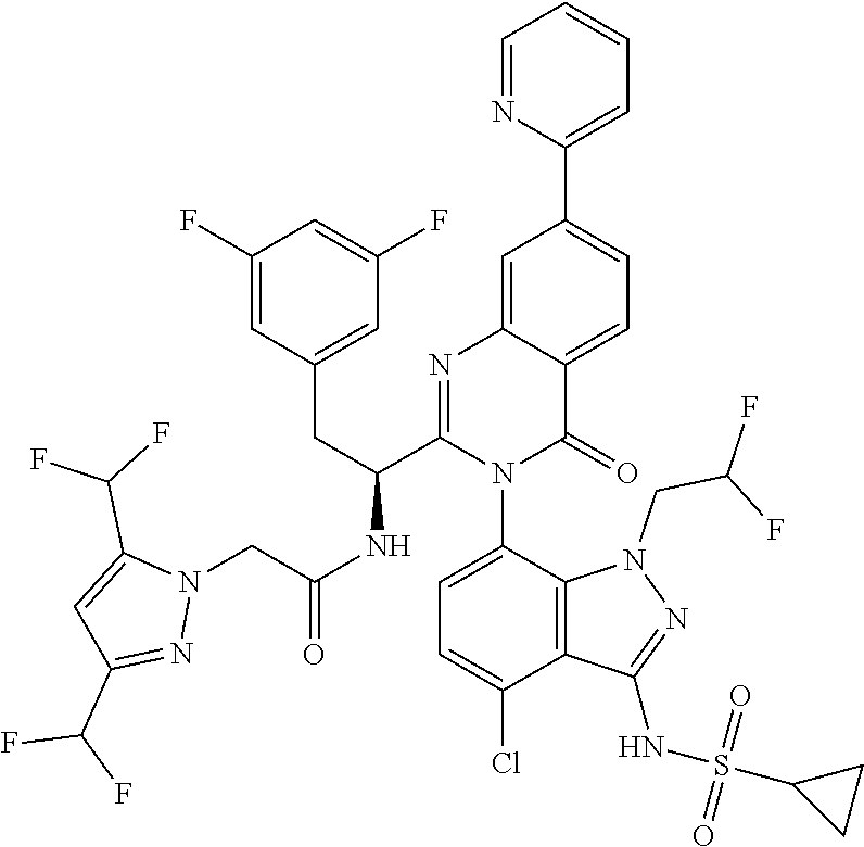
N1(CC(NC(C2=NC3=CC(C4=CC=CC=N4)=CC=C3C(=O)N2C2=CC=C(Cl)C3=C2N(CC(F)F)N=C3NS(C2CC2)(=O)=O)CC2=CC(F)=CC(F)=C2)=O)C(C(F)F)=CC(C(F)F)=N1
